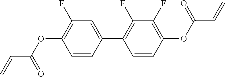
C1(F)=C(OC(C=C)=O)C=CC(C2=C(F)C(F)=C(OC(C=C)=O)C=C2)=C1
